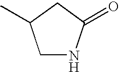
C1NC(=O)CC1C
